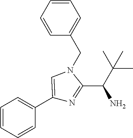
C1=CC=CC(C2=CN(CC3=CC=CC=C3)C(C(C(C)(C)C)N)=N2)=C1
